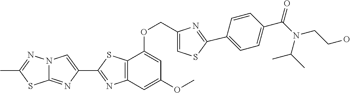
C12=NC(C3=NC4=C(S3)C(OCC3=CSC(C5=CC=C(C(N(C(C)C)CCO)=O)C=C5)=N3)=CC(OC)=C4)=CN1N=C(C)S2
